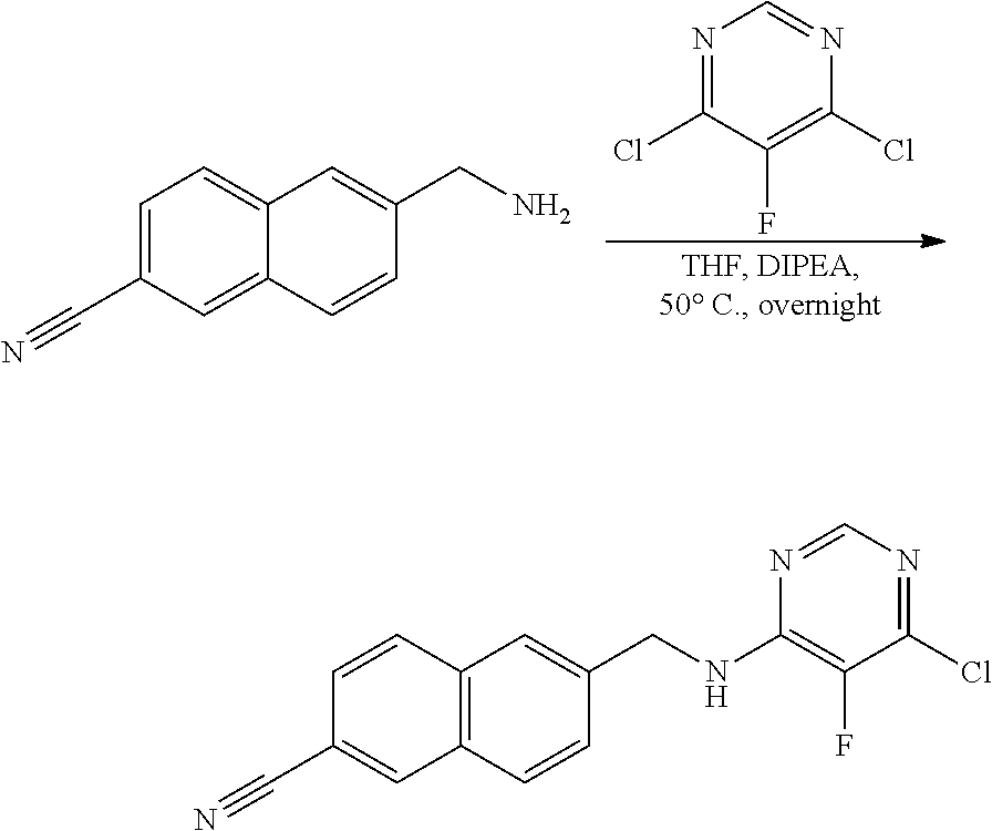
N1=C(Cl)C(F)=C(Cl)N=C1.C1=C(C#N)C=C2C(=C1)C=C(CN)C=C2.C1=CC2=C(C=C1C#N)C=CC(CNC1=C(F)C(Cl)=NC=N1)=C2
